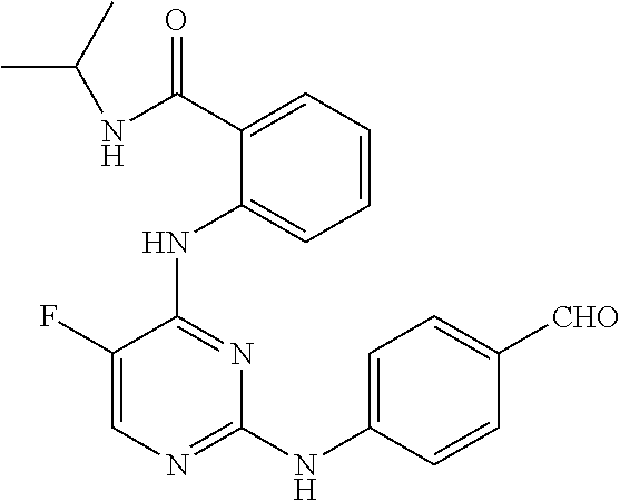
C1=C(NC2=NC=C(F)C(NC3=CC=CC=C3C(NC(C)C)=O)=N2)C=CC([CHO])=C1
